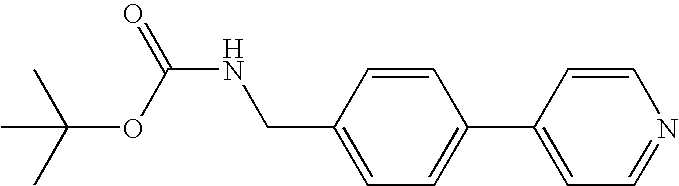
CC(OC(NCC1=CC=C(C2=CC=NC=C2)C=C1)=O)(C)C
